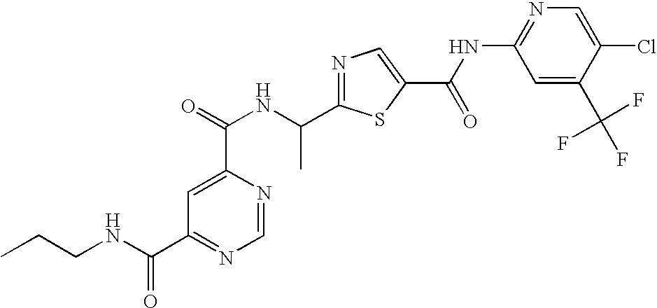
N1=C(C(NC(=O)C2=CC(C(NCCC)=O)=NC=N2)C)SC(C(NC2=NC=C(Cl)C(C(F)(F)F)=C2)=O)=C1
